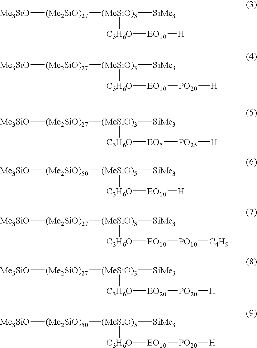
[Me3SiO][(Me2SiO)27][(MeSiO)3]([SiMe3])[C3H6O][EO10][H].[Me3SiO][(Me2SiO)27][(MeSiO)3]([SiMe3])[C3H6O][EO10][PO20][H].[Me3SiO][(Me2SiO)27][(MeSiO)3]([SiMe3])[C3H6O][EO5][PO25][H].[Me3SiO][(Me2SiO)50][(MeSiO)5]([SiMe3])[C3H6O][EO10][H].[Me3SiO][(Me2SiO)27][(MeSiO)3]([SiMe3])[C3H6O][EO10][PO10][C4H9].[Me3SiO][(Me2SiO)27][(MeSiO)3]([SiMe3])[C3H6O][EO20][PO20][H].[Me3SiO][(Me2SiO)50][(MeSiO)5]([SiMe3])[C3H6O][EO10][PO20][H]
